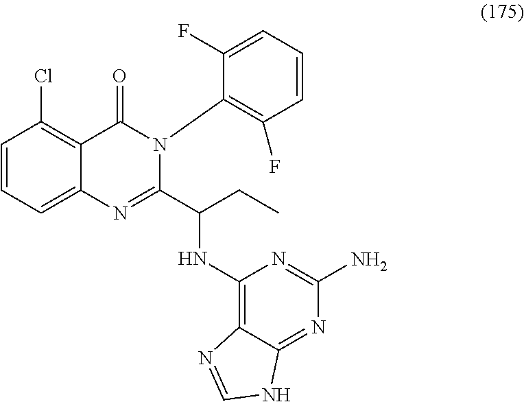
C1=CC=C2C(=C1Cl)C(=O)N(C1=C(F)C=CC=C1F)C(C(NC1=C3C(=NC(N)=N1)NC=N3)CC)=N2
